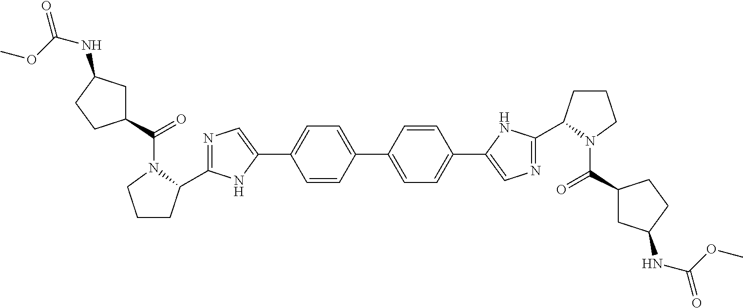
C1=CC(C2=CC=C(C3=CN=C(C4CCCN4C(=O)C4CC(NC(OC)=O)CC4)N3)C=C2)=CC=C1C1=CN=C(C2CCCN2C(=O)C2CC(NC(OC)=O)CC2)N1
